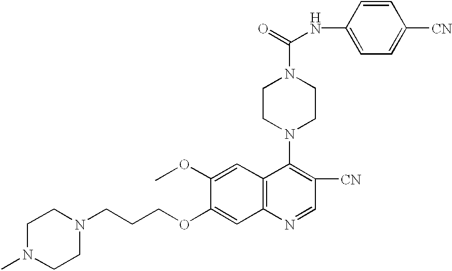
C1(NC(=O)N2CCN(C3=C([CN])C=NC4=C3C=C(OC)C(OCCCN3CCN(C)CC3)=C4)CC2)=CC=C([CN])C=C1
